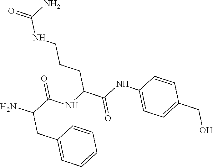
C(C(N)C(NC(C(=O)NC1=CC=C(CO)C=C1)CCCNC(=O)N)=O)C1=CC=CC=C1
